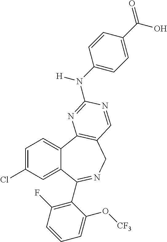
C1=C(Cl)C=C2C(=C1)C1=C(CN=C2C2=C(F)C=CC=C2O[CF3])C=NC(N(C2=CC=C(C(=O)O)C=C2)[H])=N1
